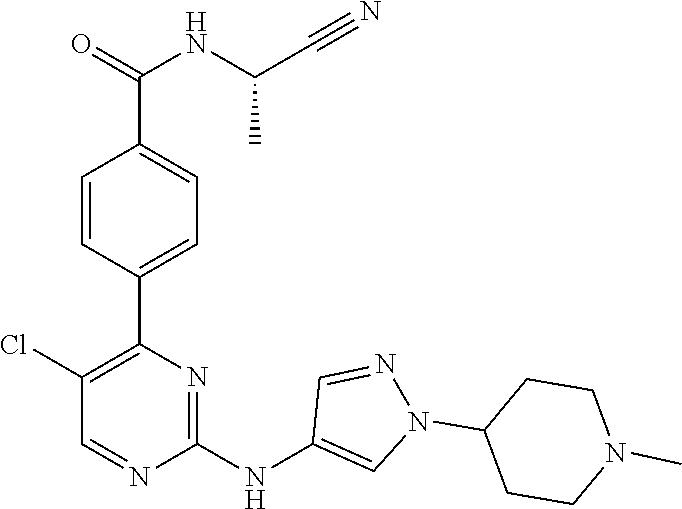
C1(C2=C(Cl)C=NC(NC3=CN(C4CCN(C)CC4)N=C3)=N2)=CC=C(C(NC(C#N)C)=O)C=C1
